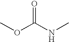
O(C(NC)=O)C
